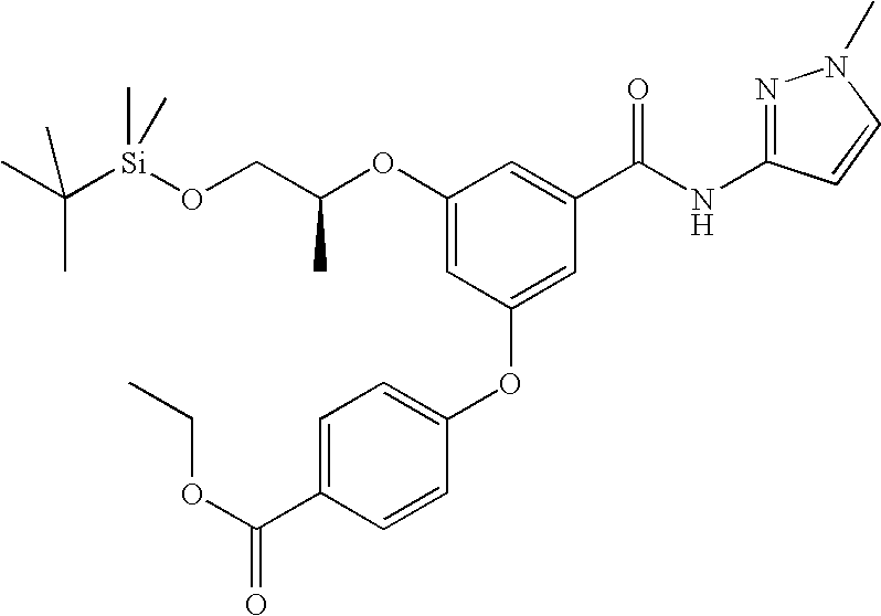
O(C1=CC(OC2=CC=C(C(OCC)=O)C=C2)=CC(C(NC2=NN(C)C=C2)=O)=C1)C(CO[Si](C(C)(C)C)(C)C)C
